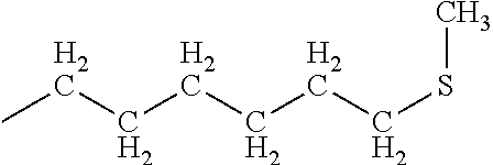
C(CCCCCSC)C
